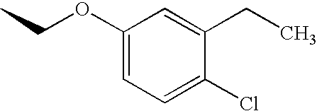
C1=C(CC)C(Cl)=CC=C1OCC
